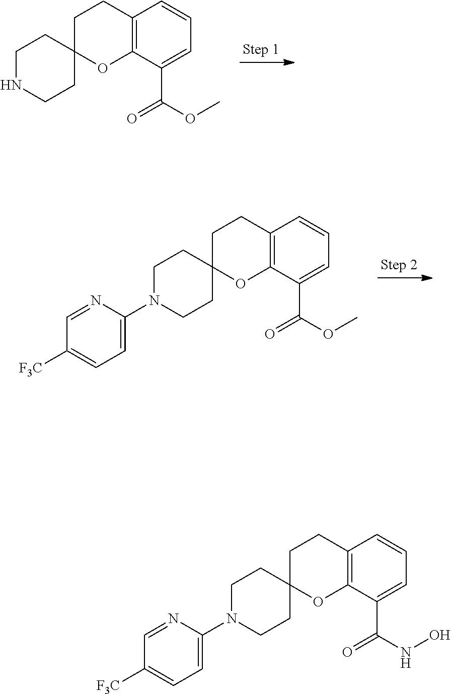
C12=C(C(C(OC)=O)=CC=C1)OC1(CC2)CCNCC1.C12=C(C(C(OC)=O)=CC=C1)OC1(CC2)CCN(C2=CC=C([F3C])C=N2)CC1.C12=C(C(C(NO)=O)=CC=C1)OC1(CC2)CCN(C2=CC=C([F3C])C=N2)CC1
